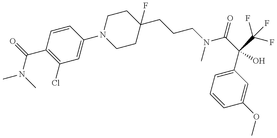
CN(C)C(=O)C1=C(Cl)C=C(N2CCC(CCCN(C(C(C3=CC=CC(OC)=C3)(C(F)(F)F)O)=O)C)(F)CC2)C=C1
